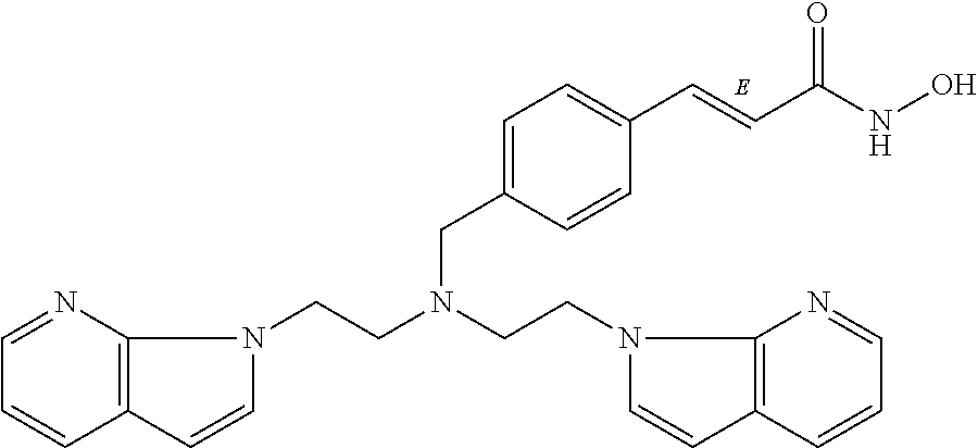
C1=NC2=C(C=C1)C=CN2CCN(CCN1C=CC2=C1N=CC=C2)CC1=CC=C(C=CC(NO)=O)C=C1
